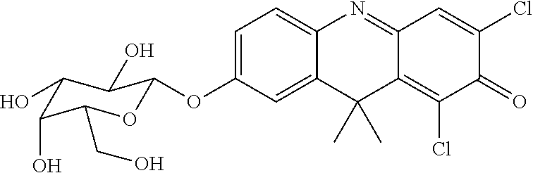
C12=CC=C(OC3OC(CO)C(O)C(O)C3O)C=C1C(C)(C)C1=C(Cl)C(=O)C(Cl)=CC1=N2
